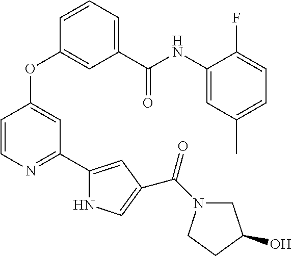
C1(C(NC2=CC(C)=CC=C2F)=O)=CC=CC(OC2=CC(C3=CC(C(N4CC(O)CC4)=O)=CN3)=NC=C2)=C1
